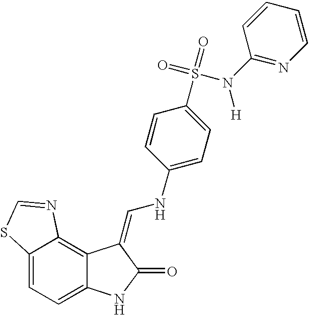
C12=CC=C3C(=C1N=CS2)C(=CNC1=CC=C(S(=O)(=O)N(C2=NC=CC=C2)[H])C=C1)C(=O)N3
